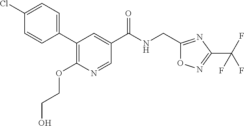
C1=C(Cl)C=CC(C2=C(OCCO)N=CC(C(NCC3=NC(C(F)(F)F)=NO3)=O)=C2)=C1
